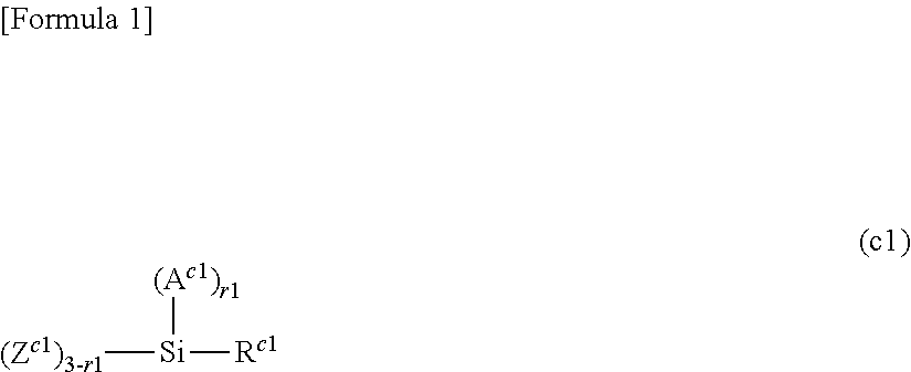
[(Zc1)3-r1][Si]([Rc1])[(Ac1)r1]
